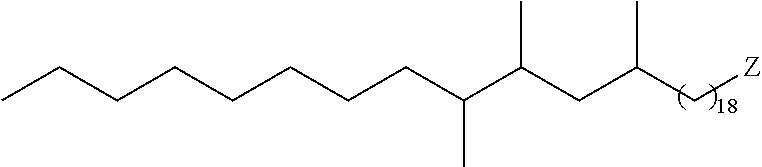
C(CCCC(C(CC(C[Z])C)C)C)CCCC
